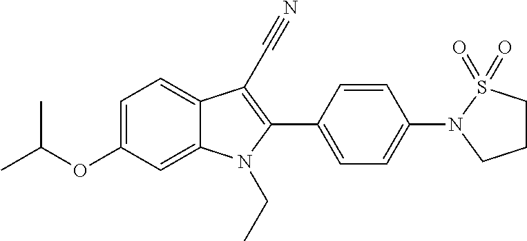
C1=C(OC(C)C)C=C2C(=C1)C(C#N)=C(C1=CC=C(N3CCCS3(=O)=O)C=C1)N2CC
